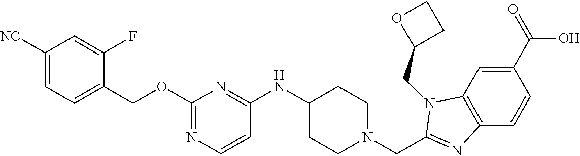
C1(C(=O)O)=CC2=C(C=C1)N=C(CN1CCC(NC3=NC(OCC4=CC=C([NC])C=C4F)=NC=C3)CC1)N2CC1CCO1
